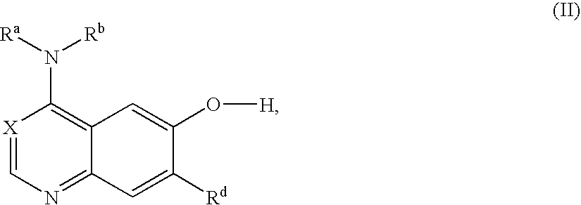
[X]1=CN=C2C(=C1N([Ra])[Rb])C=C(O[H])C([Rd])=C2
